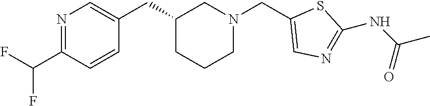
N1=C(C(F)F)C=CC(CC2CCCN(CC3=CN=C(NC(C)=O)S3)C2)=C1
